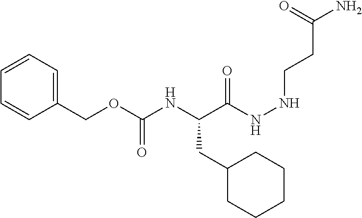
C(C(NNCCC(N)=O)=O)(NC(OCC1=CC=CC=C1)=O)CC1CCCCC1
